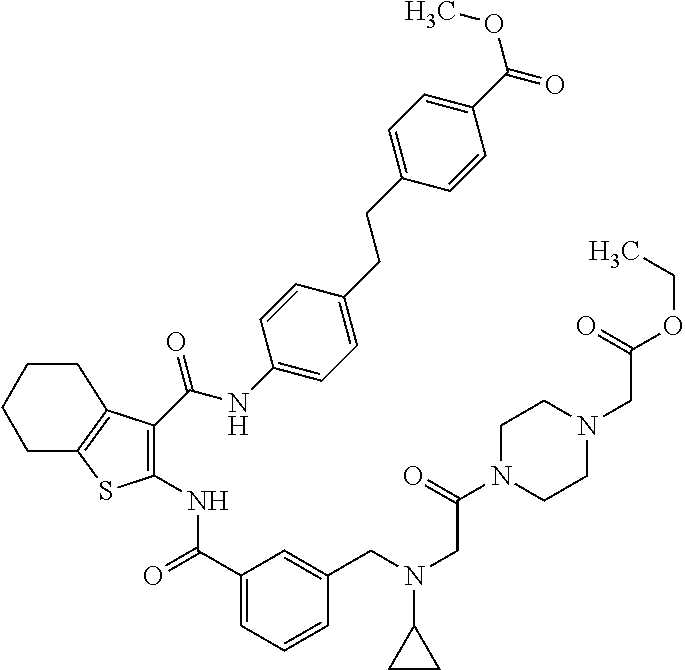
C1(C(=O)NC2=C(C(NC3=CC=C(CCC4=CC=C(C(OC)=O)C=C4)C=C3)=O)C3=C(S2)CCCC3)=CC=CC(CN(CC(N2CCN(CC(OCC)=O)CC2)=O)C2CC2)=C1
